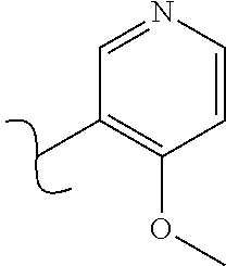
C1=CN=CC(C)=C1OC
